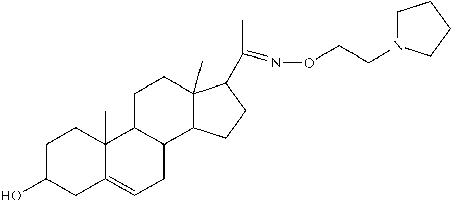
C1C(O)CC2=CCC3C(C2(C)C1)CCC1(C)C3CCC1C(C)=NOCCN1CCCC1
